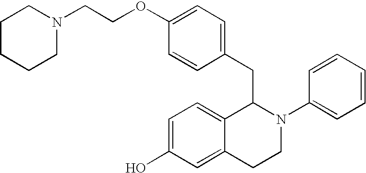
C1=C(OCCN2CCCCC2)C=CC(CC2C3=CC=C(O)C=C3CCN2C2=CC=CC=C2)=C1
